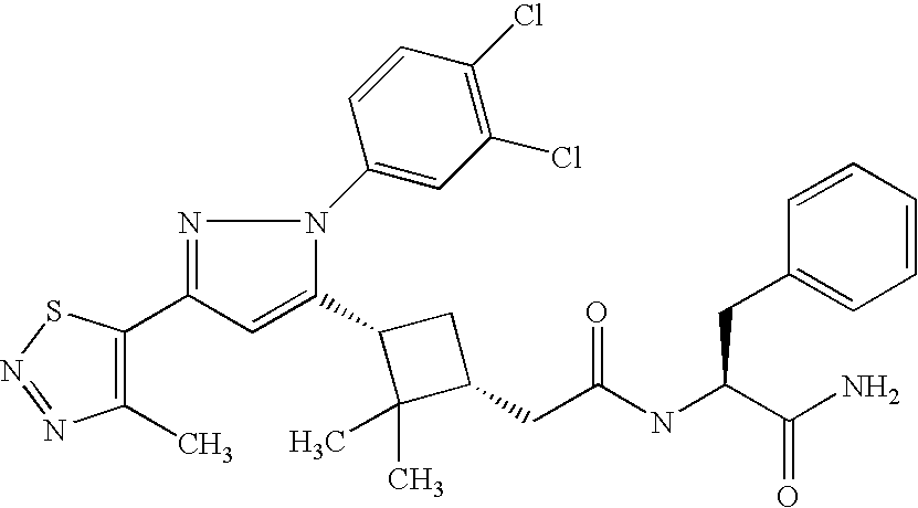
C1(C2=CC(C3=C(C)N=NS3)=NN2C2=CC(Cl)=C(Cl)C=C2)C(C)(C)C(CC(=O)NC(CC2=CC=CC=C2)C(N)=O)C1
